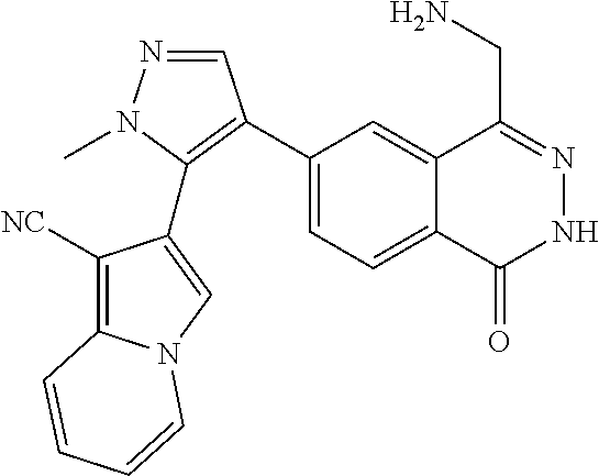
C1(C2=C(C3=CN4C(=C3[NC])C=CC=C4)N(C)N=C2)=CC=C2C(=C1)C(CN)=NNC2=O
